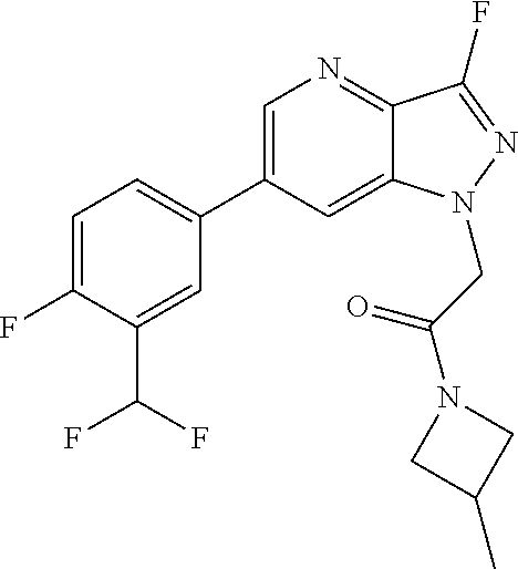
C1=C(C2=CC=C(F)C(C(F)F)=C2)C=C2C(=N1)C(F)=NN2CC(N1CC(C)C1)=O
